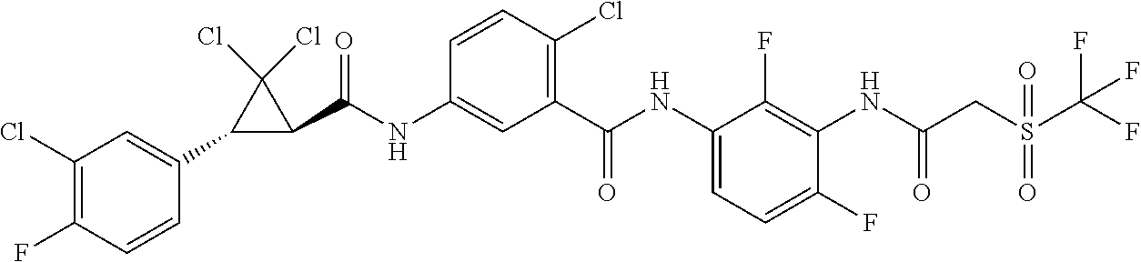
C1(C(NC2=CC(C(NC3=CC=C(F)C(NC(=O)CS(=O)(C(F)(F)F)=O)=C3F)=O)=C(Cl)C=C2)=O)C(Cl)(Cl)C1C1=CC(Cl)=C(F)C=C1
